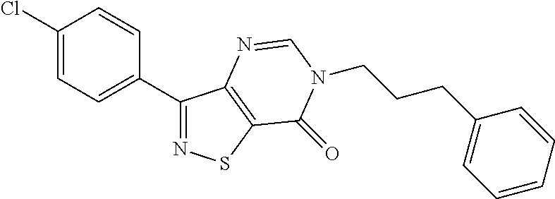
C1(Cl)=CC=C(C2=NSC3=C2N=CN(CCCC2=CC=CC=C2)C3=O)C=C1
